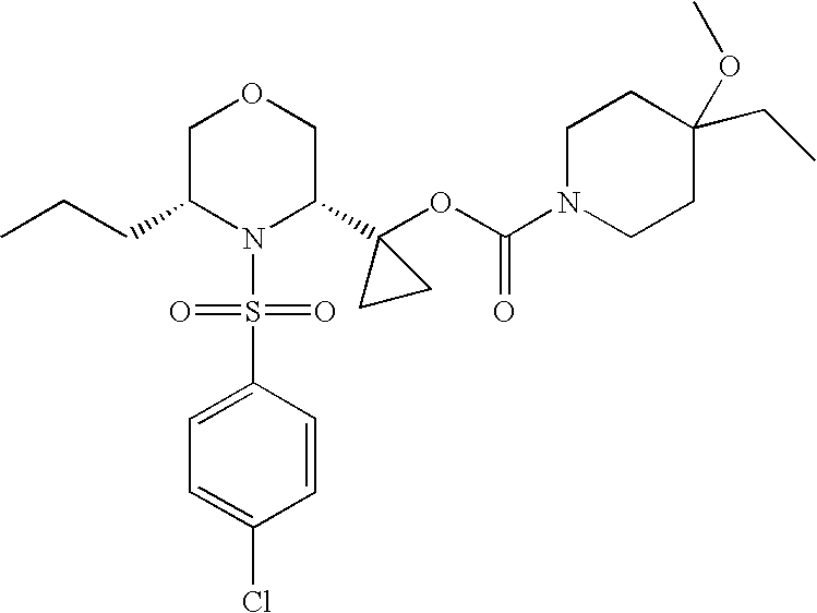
C(C1N(S(=O)(=O)C2=CC=C(Cl)C=C2)C(C2(OC(=O)N3CCC(CC)(OC)CC3)CC2)COC1)CC
